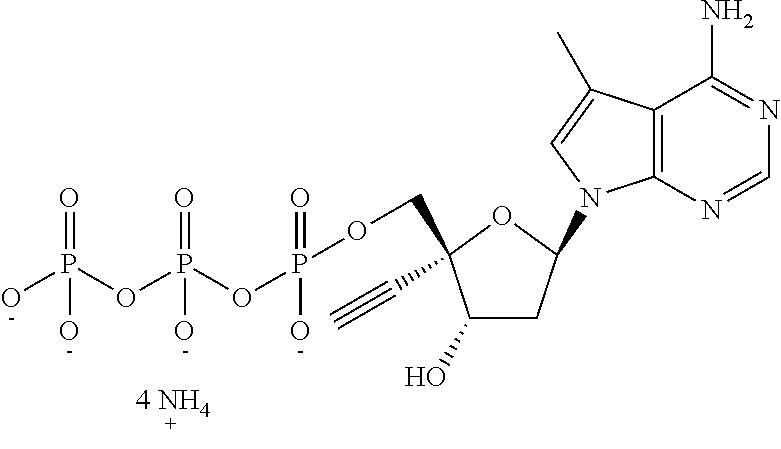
C12=C(N=CN=C1N)N(C1CC(O)C(COP(=O)(OP(=O)(OP(O)(=O)O)O)O)(C#C)O1)C=C2C
